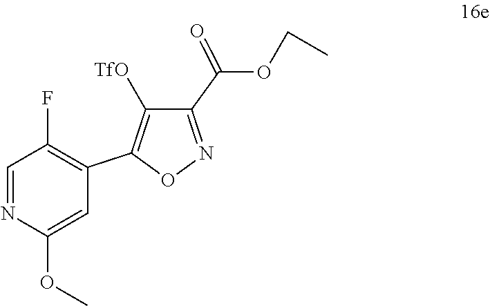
C1(C(OCC)=O)=NOC(C2=C(F)C=NC(OC)=C2)=C1[TfO]
